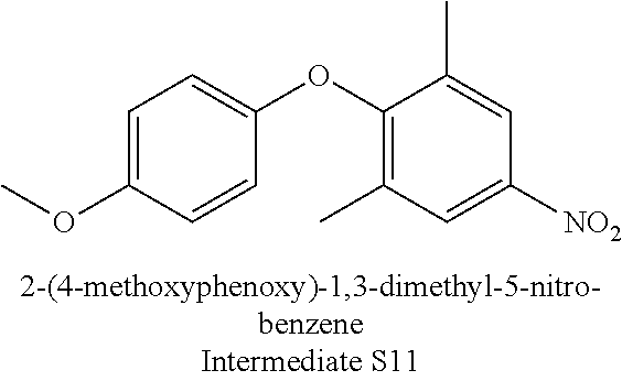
C1=C(OC)C=CC(OC2=C(C)C=C([NO2])C=C2C)=C1
